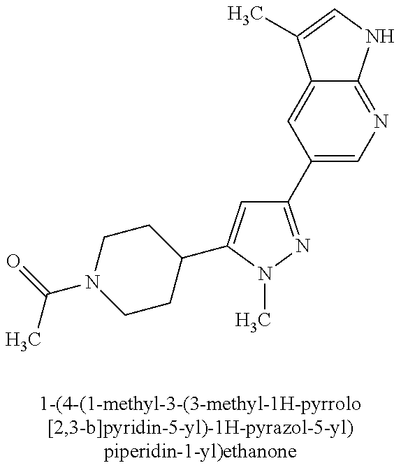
C1(C2=CN=C3C(=C2)C(C)=CN3)=NN(C)C(C2CCN(C(C)=O)CC2)=C1
